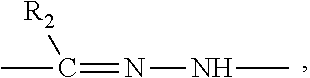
CC(=NNC)[R2]
